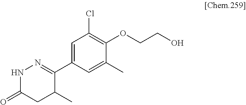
C1=C(C2=NNC(=O)CC2C)C=C(C)C(OCCO)=C1Cl
